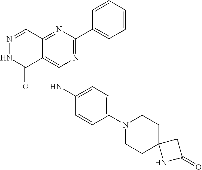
C12=NC(C3=CC=CC=C3)=NC(NC3=CC=C(N4CCC5(CC4)NC(=O)C5)C=C3)=C1C(=O)NN=C2
